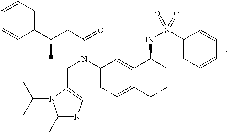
C1(C(CC(=O)N(C2=CC=C3C(=C2)C(NS(=O)(=O)C2=CC=CC=C2)CCC3)CC2=CN=C(C)N2C(C)C)C)=CC=CC=C1
